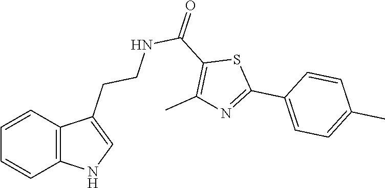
C1=CC2=C(C=C1)NC=C2CCNC(=O)C1=C(C)N=C(C2=CC=C(C)C=C2)S1
